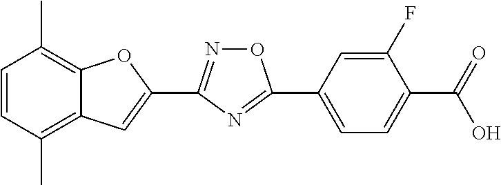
C1=CC(C)=C2C(=C1C)OC(C1=NOC(C3=CC=C(C(=O)O)C(F)=C3)=N1)=C2
